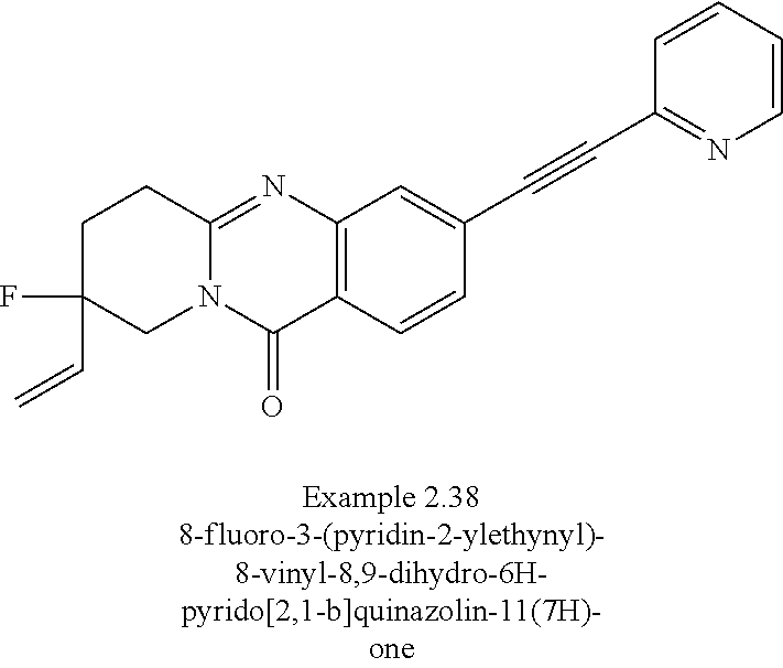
N12C(=NC3=C(C1=O)C=CC(C#CC1=NC=CC=C1)=C3)CCC(F)(C=C)C2
